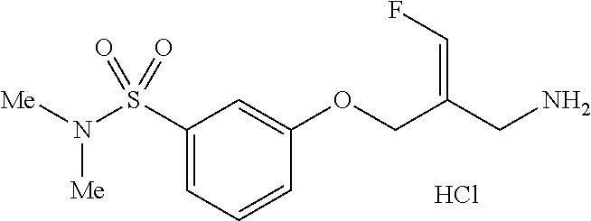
C1(S(N([Me])[Me])(=O)=O)=CC=CC(OCC(CN)=CF)=C1.Cl
